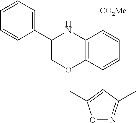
C12=C(C(C3=C(C)ON=C3C)=CC=C1[CO2Me])OCC(C1=CC=CC=C1)N2
